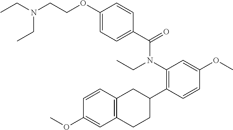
CCN(CC)CCOC1=CC=C(C(N(CC)C2=C(C3CC4=C(CC3)C=C(OC)C=C4)C=CC(OC)=C2)=O)C=C1
